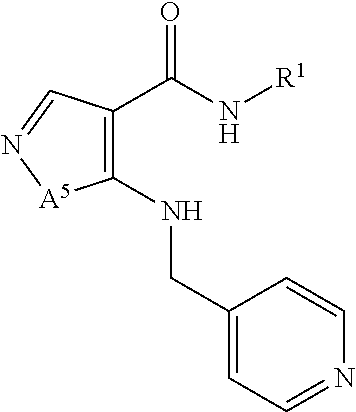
C(N[R1])(=O)C1=C(NCC2=CC=NC=C2)[A5]N=C1
